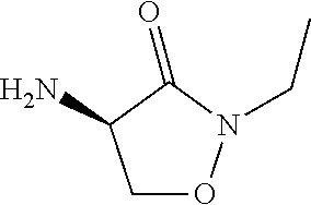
C1ON(CC)C(=O)C1N
